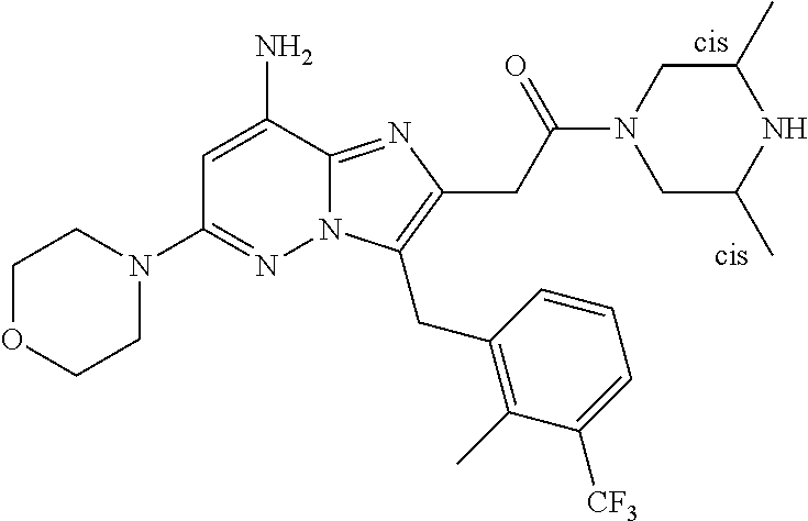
C1=C(N)C2=NC(CC(N3CC(C)NC(C)C3)=O)=C(CC3=C(C)C([CF3])=CC=C3)N2N=C1N1CCOCC1
